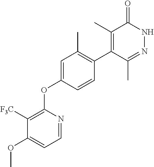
C1(C)=C(C2=C(C)C=C(OC3=C([F3C])C(OC)=CC=N3)C=C2)C(C)=NNC1=O
